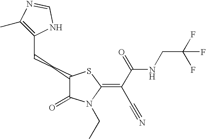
C1(C)=C(CCC2C(=O)N(CC)C(=C(C(NCC(F)(F)F)=O)C#N)S2)NC=N1
